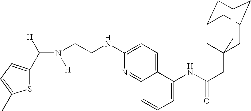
C(N([H])CCNC1=CC=C2C(=N1)C=CC=C2NC(CC12CC3CC(CC(C1)C3)C2)=O)([H])C1=CC=C(C)S1
